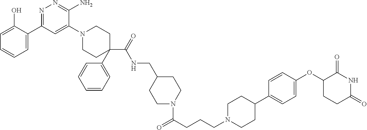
C1=C(O)C(C2=NN=C(N)C(N3CCC(C4=CC=CC=C4)(C(NCC4CCN(C(CCCN5CCC(C6=CC=C(OC7CCC(=O)NC7=O)C=C6)CC5)=O)CC4)=O)CC3)=C2)=CC=C1
